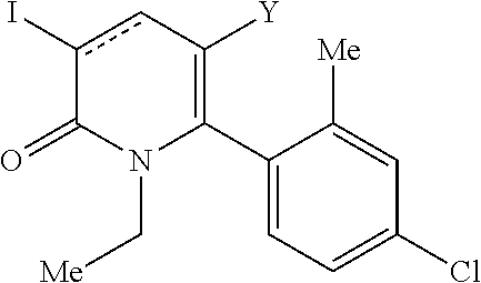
C1(C2=C([Y])cc(I)C(=O)N2C[Me])=CC=C(Cl)C=C1[Me]
